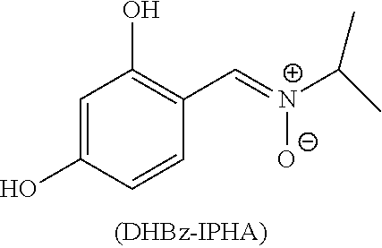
C1=C(O)C=CC(C=[N+](C(C)C)[O-])=C1O
